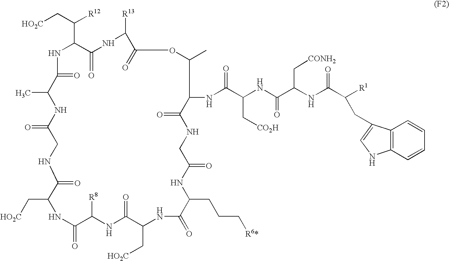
C(C1NC(=O)C([R8])NC(=O)C(C[HO2C])NC(=O)C(CCC[R6*])NC(=O)CNC(=O)C(NC(C(NC(C(NC(C([R1])CC2=CNC3=C2C=CC=C3)=O)C[CONH2])=O)C[CO2H])=O)C(C)OC(=O)C([R13])NC(=O)C(C(C[HO2C])[R12])NC(=O)C(C)NC(=O)CNC1=O)[HO2C]
